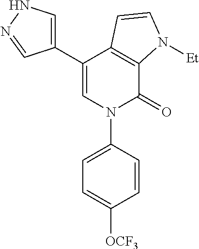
C1(C2=CN(C3=CC=C([OCF3])C=C3)C(=O)C3=C2C=CN3[Et])=CNN=C1
